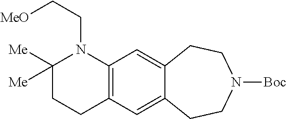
C1([Me])([Me])CCC2=C(N1CC[MeO])C=C1C(=C2)CCN([Boc])CC1
